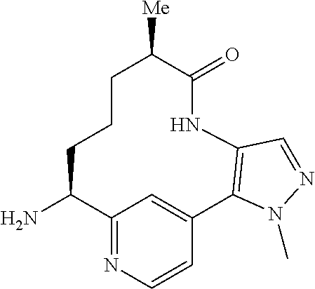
C12=NC=CC(=C1)C1=C(NC(=O)C([Me])CCCC2N)C=NN1C
